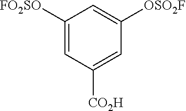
C1([CO2H])=CC([OSO2F])=CC([FO2SO])=C1
